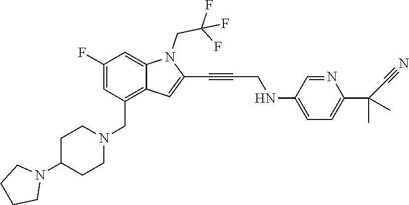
C1=C(F)C=C2C(=C1CN1CCC(N3CCCC3)CC1)C=C(C#CCNC1=CC=C(C(C)(C)C#N)N=C1)N2CC(F)(F)F
